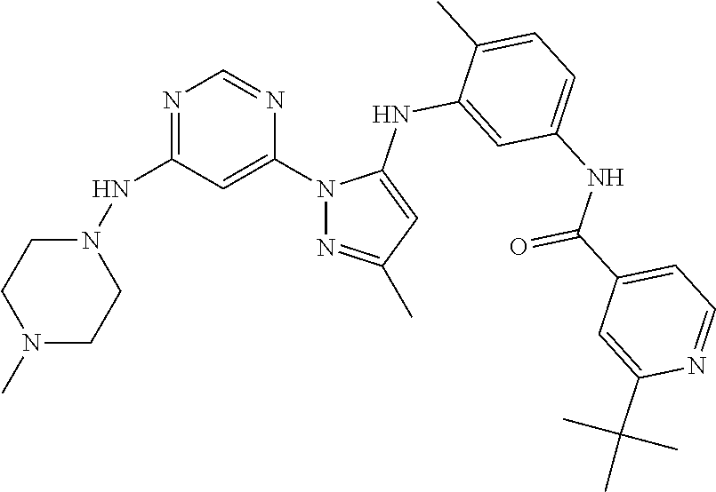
N1=C(NN2CCN(C)CC2)C=C(N2N=C(C)C=C2NC2=CC(NC(C3=CC=NC(C(C)(C)C)=C3)=O)=CC=C2C)N=C1
